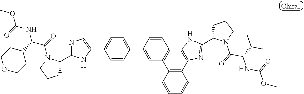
C1(C2=CC=C(C3=CC4=C(C=C3)C3=C(C5=C4C=CC=C5)N=C(C4CCCN4C(=O)C(C(C)C)NC(=O)OC)N3)C=C2)=CN=C(C2CCCN2C(=O)C(C2CCOCC2)NC(=O)OC)N1
